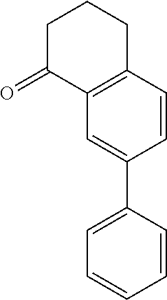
C1C(=O)C2=C(CC1)C=CC(C1=CC=CC=C1)=C2
